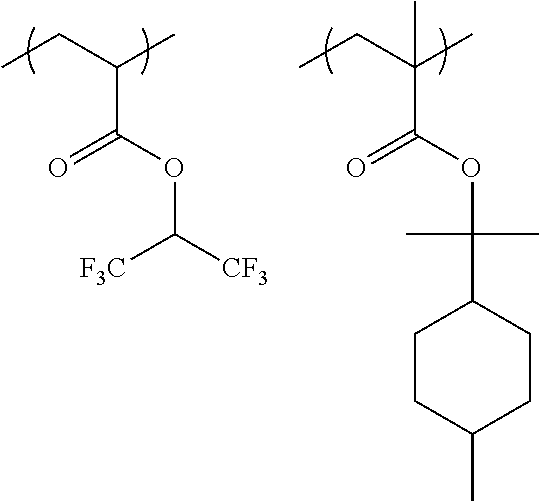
C(C(C)C(OC([CF3])[F3C])=O)C.C(C(C)(C)C(OC(C1CCC(C)CC1)(C)C)=O)C
